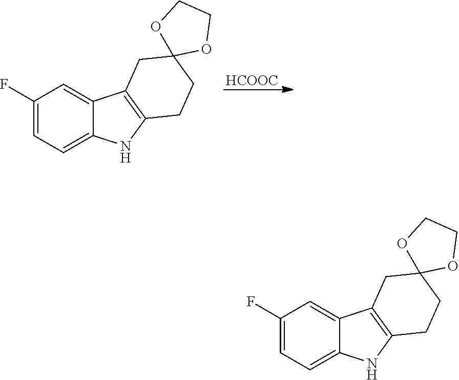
[HCOOC].C1(F)=CC=C2C(=C1)C1=C(N2)CCC2(C1)OCCO2.C1(F)=CC=C2C(=C1)C1=C(N2)CCC2(C1)OCCO2
